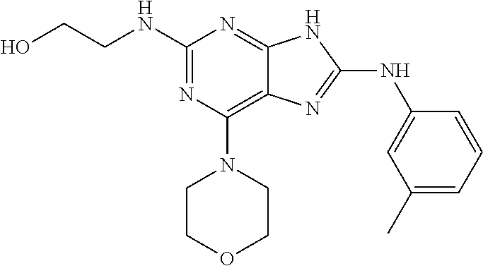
N(C1=NC(N2CCOCC2)=C2C(=N1)NC(NC1=CC(C)=CC=C1)=N2)CCO
